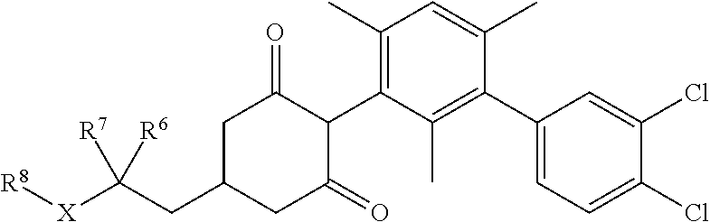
C1(C)=C(C2C(=O)CC(CC([X][R8])([R7])[R6])CC2=O)C(C)=C(C2=CC=C(Cl)C(Cl)=C2)C(C)=C1
